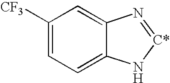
C1([CF3])=CC=C2C(=C1)N=[C*]N2
